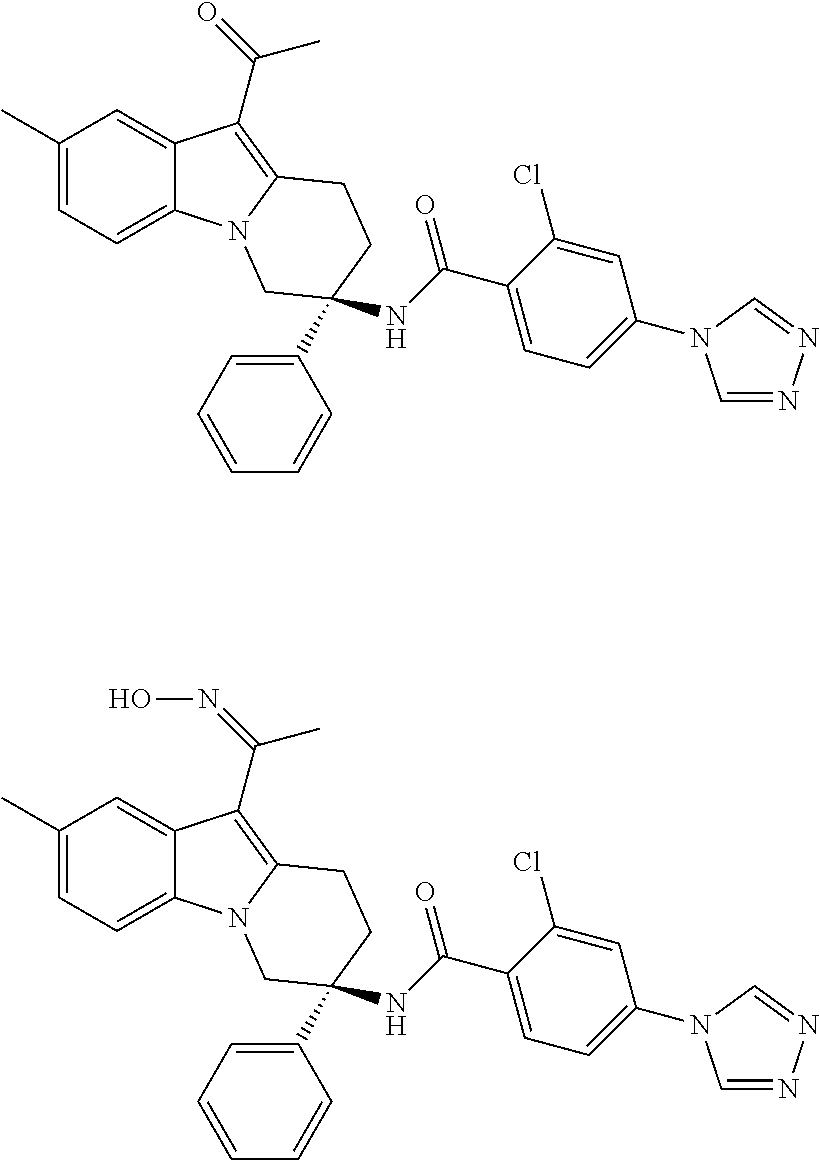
C1(C)=CC=C2C(=C1)C(C(=O)C)=C1N2CC(C2=CC=CC=C2)(NC(C2=CC=C(N3C=NN=C3)C=C2Cl)=O)CC1.C1(C)=CC=C2C(=C1)C(C(=NO)C)=C1N2CC(C2=CC=CC=C2)(NC(C2=CC=C(N3C=NN=C3)C=C2Cl)=O)CC1
